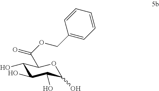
C1(O)C(O)C(O)C(O)OC1C(OCC1=CC=CC=C1)=O
